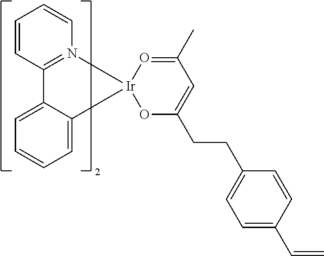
C1=C2C3=N([Ir]4(C2=CC=C1)OC(CCC1=CC=C(C=C)C=C1)=CC(C)=O4)C=CC=C3
